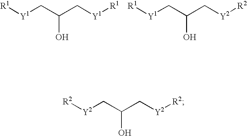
[R1][Y1]CC(C[Y1][R1])O.[R1][Y1]CC(C[Y2][R2])O.[R2][Y2]CC(C[Y2][R2])O
